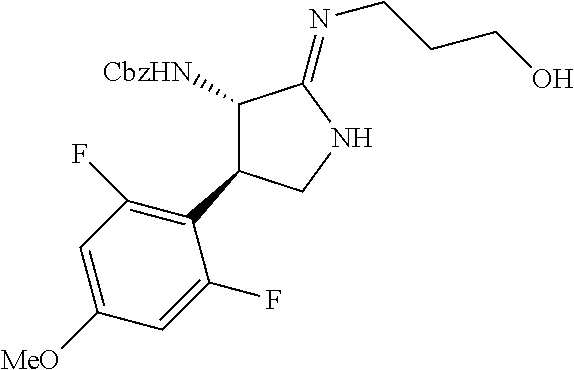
[CbzHN]C1C(C2=C(F)C=C([MeO])C=C2F)CNC1=NCCCO
